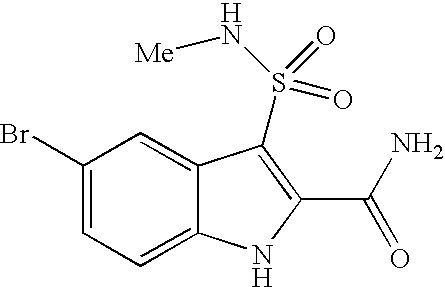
C1(Br)=CC=C2C(=C1)C(S(N[Me])(=O)=O)=C(C(N)=O)N2
